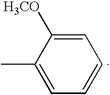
C1(C)=CC=CC=C1[H3CO]
